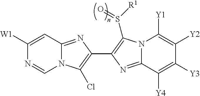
C1([W1])=CC2=NC(C3=C(S([R1])=O)N4C(=N3)C([Y4])=C([Y3])C([Y2])=C4[Y1])=C(Cl)N2C=N1
